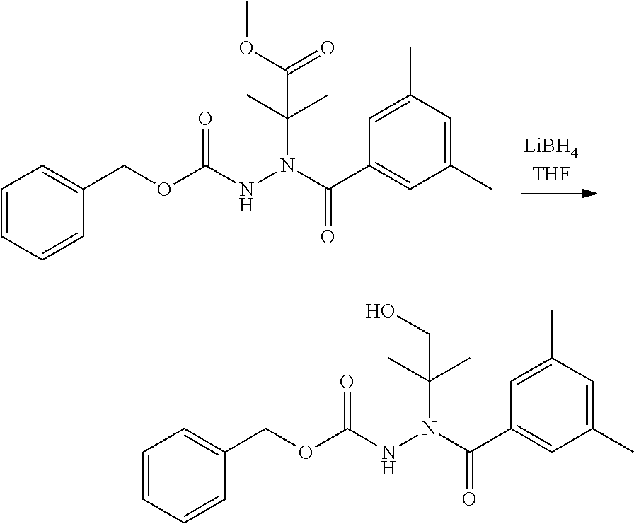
C1=CC=CC(COC(NN(C(C2=CC(C)=CC(C)=C2)=O)C(C)(C)C(OC)=O)=O)=C1.C1=CC=CC(COC(NN(C(C2=CC(C)=CC(C)=C2)=O)C(C)(C)CO)=O)=C1
